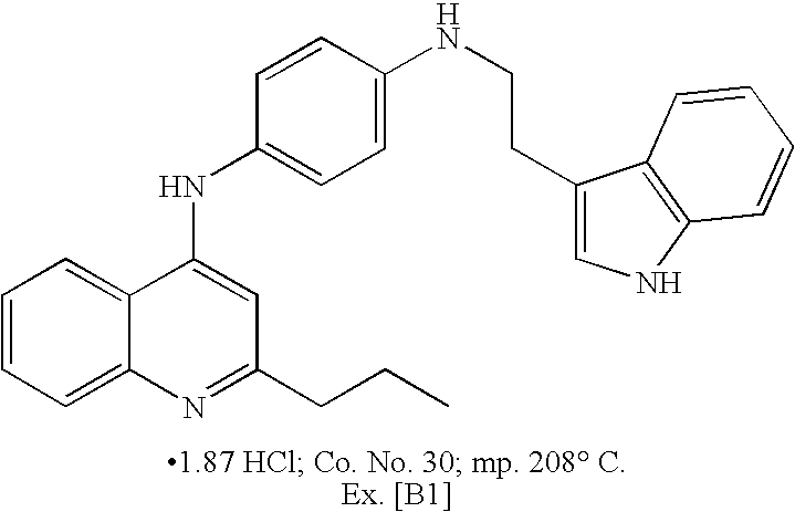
C12=CC=CC=C1N=C(CCC)C=C2NC1=CC=C(NCCC2=CNC3=C2C=CC=C3)C=C1
